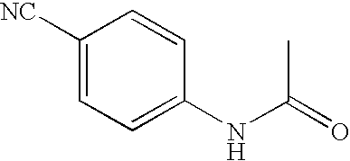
C1([NC])=CC=C(NC(=O)C)C=C1
